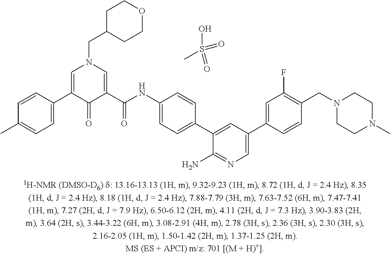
C1=C(C2=CN(CC3CCOCC3)C=C(C(NC3=CC=C(C4=CC(C5=CC(F)=C(CN6CCN(C)CC6)C=C5)=CN=C4N)C=C3)=O)C2=O)C=CC(C)=C1.CS(O)(=O)=O
